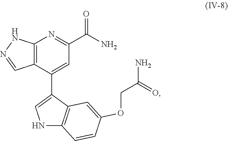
C12=C(C(C3=CNC4=C3C=C(OCC(N)=O)C=C4)=CC(C(N)=O)=N1)C=NN2
